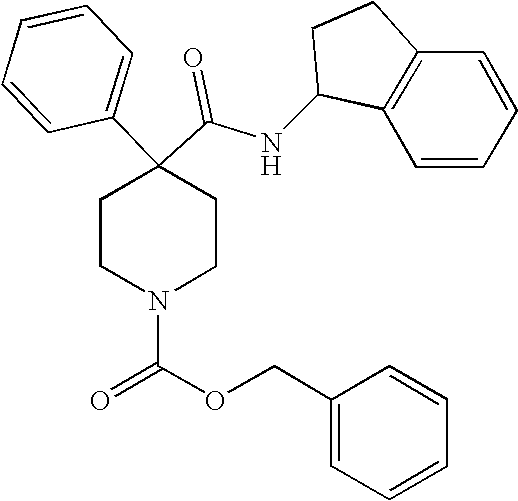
N(C(C1(C2=CC=CC=C2)CCN(C(=O)OCC2=CC=CC=C2)CC1)=O)C1C2=C(CC1)C=CC=C2
